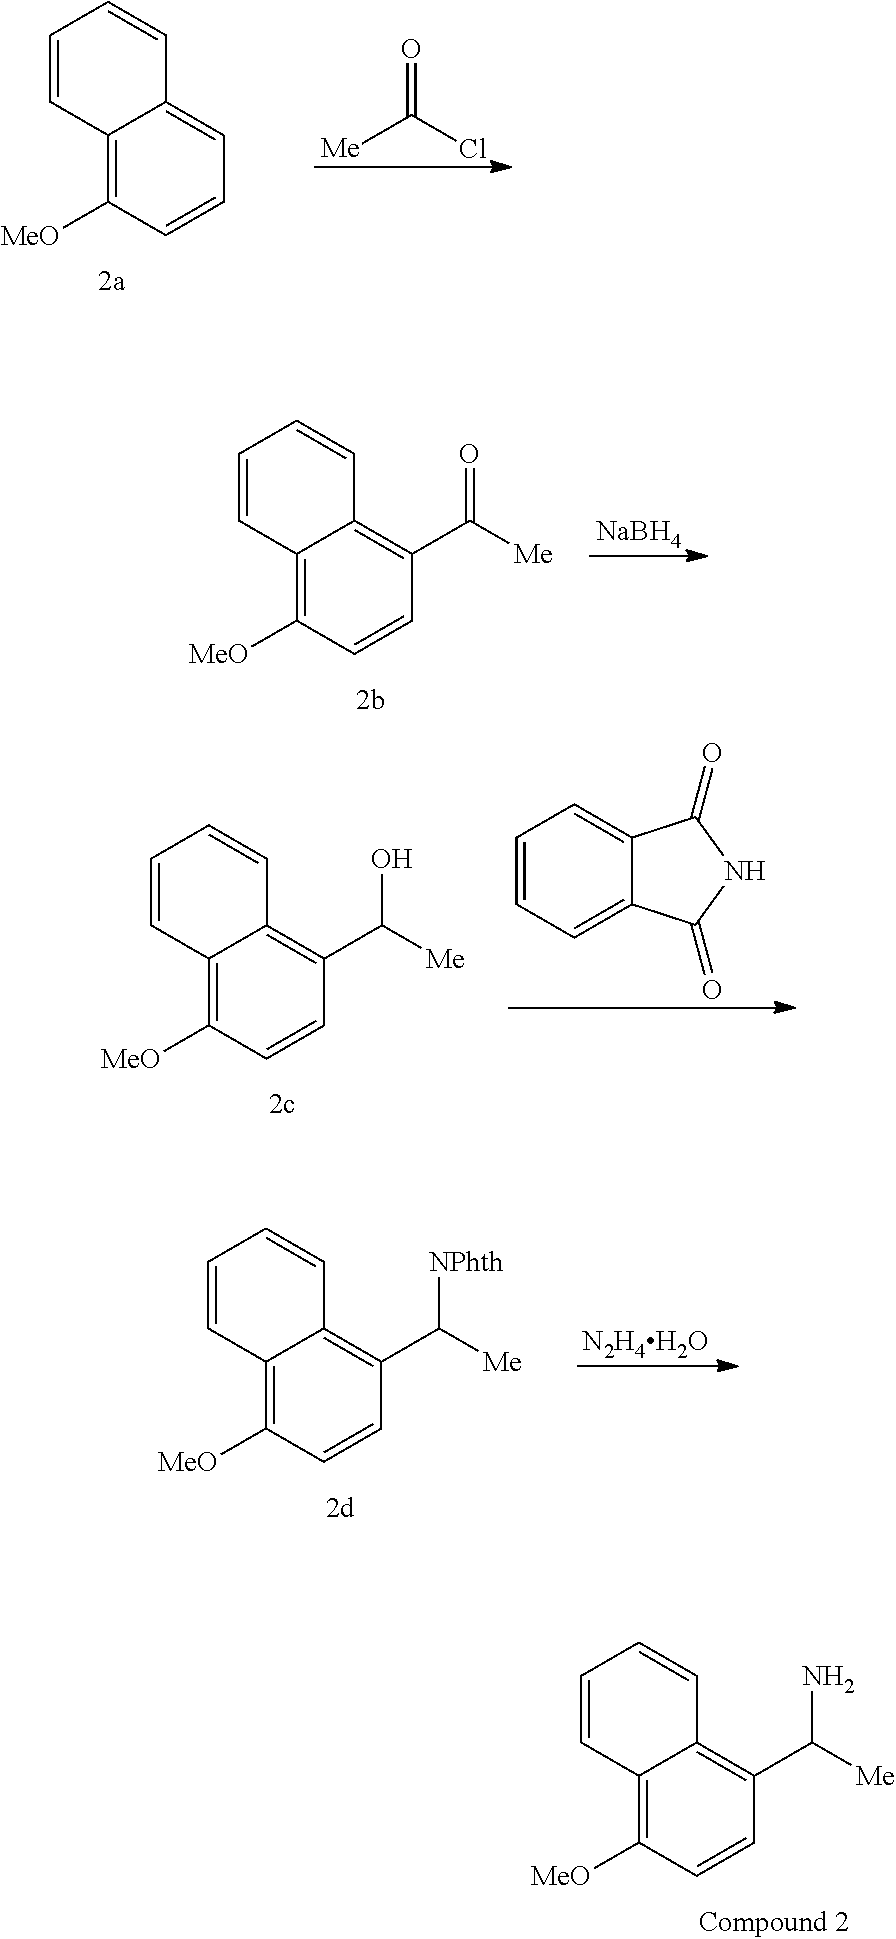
C1=CC2=C([MeO])C=CC(C([Me])N)=C2C=C1.C1=CC2=C([MeO])C=CC=C2C=C1.[Me]C(Cl)=O.C1=CC2=C([MeO])C=CC(C([Me])=O)=C2C=C1.[NaBH4].C1=CC2=C([MeO])C=CC(C([Me])O)=C2C=C1.C1=CC=C2C(=C1)C(=O)NC2=O.C1=CC2=C([MeO])C=CC(C([Me])[NPhth])=C2C=C1.[N2H4H2O]
